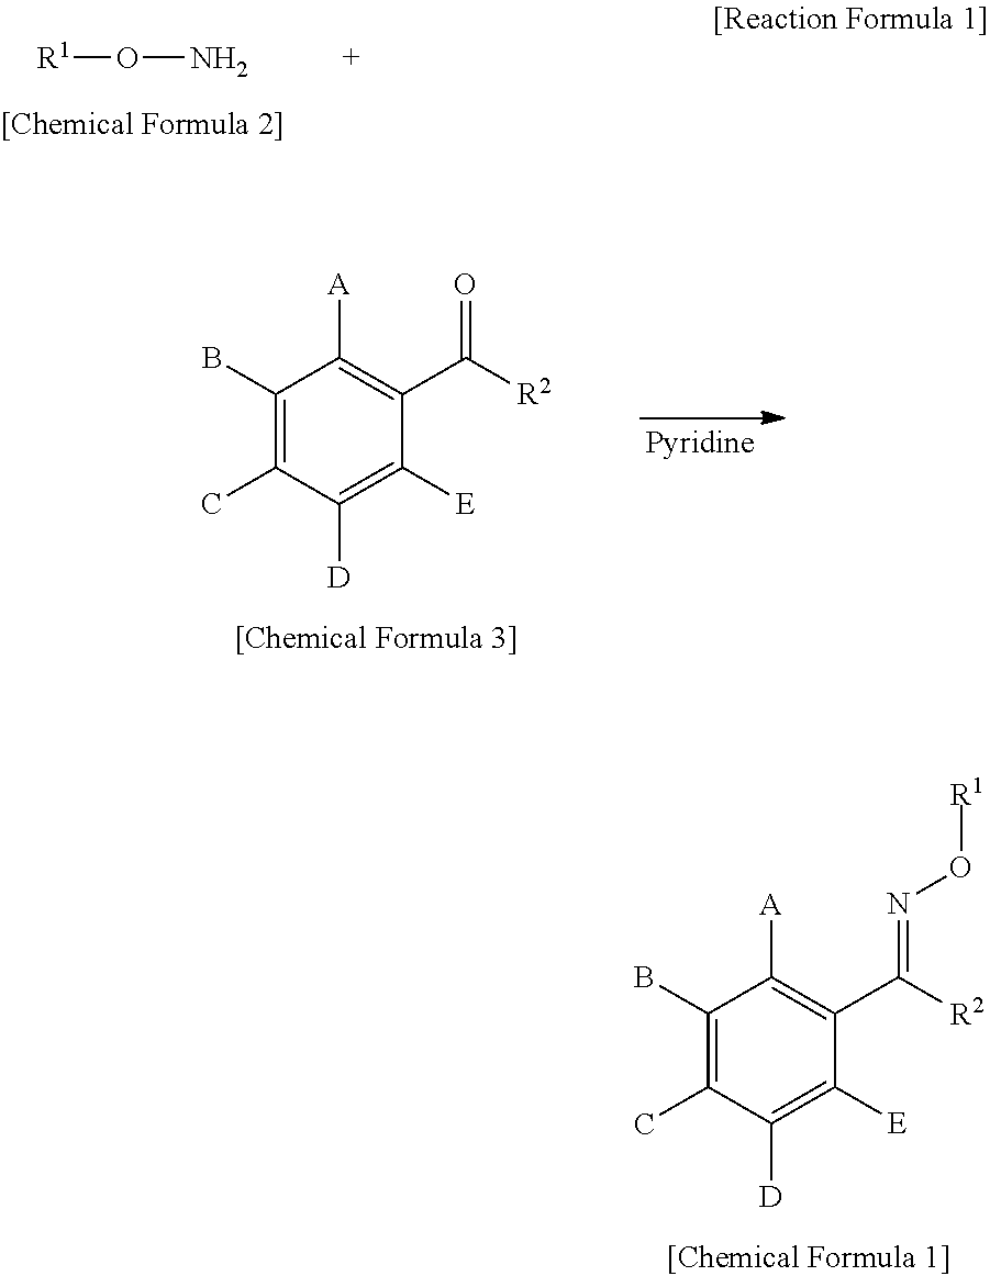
[R1]ON.C1(B)=C(C)C([D])=C([E])C(C([R2])=O)=C1[A].C1(B)=C(C)C([D])=C([E])C(C([R2])=NO[R1])=C1[A]
